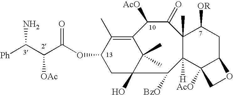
NC([Ph])C(C(OC1CC2(O)C(C)(C)C(=C1C)C([AcO])C(=O)C1(C)C([OR])CC3C([AcO])(C1([H])C2[BzO])CO3)=O)[OAc]
